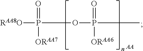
CP(OP([RAA8O])(=O)[ORAA7])(=O)[ORAA6].[AA]
